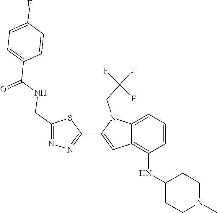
N1=C(CNC(C2=CC=C(F)C=C2)=O)SC(C2=CC3=C(NC4CCN(C)CC4)C=CC=C3N2CC(F)(F)F)=N1
